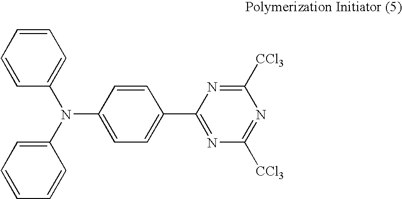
C1=CC(N(C2=CC=CC=C2)C2=CC=CC=C2)=CC=C1C1=NC([CCl3])=NC([CCl3])=N1
